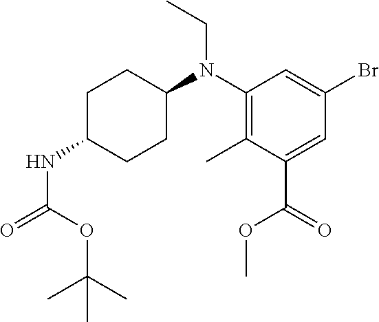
C1C(NC(OC(C)(C)C)=O)CCC(N(C2=C(C)C(C(OC)=O)=CC(Br)=C2)CC)C1
